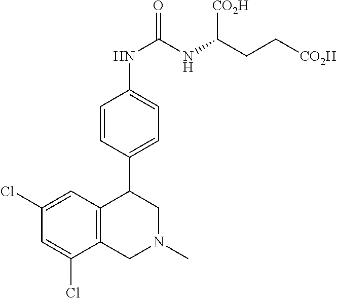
C1(Cl)=CC2=C(C(Cl)=C1)CN(C)CC2C1=CC=C(NC(NC(CC[CO2H])[CO2H])=O)C=C1
